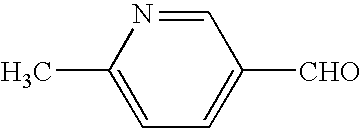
C1=NC(C)=CC=C1[CHO]
